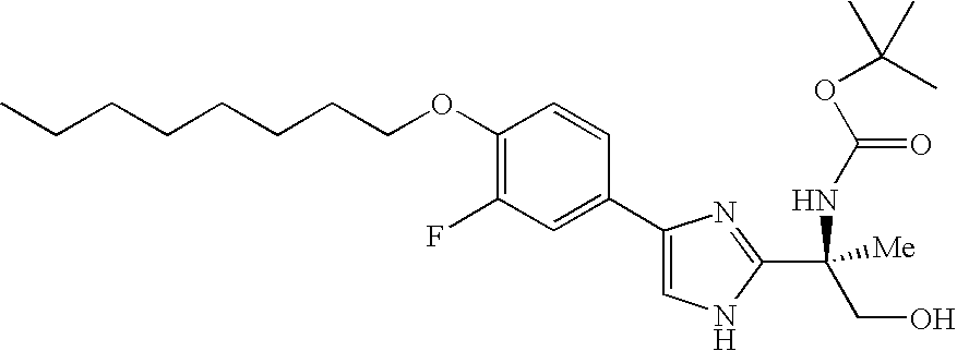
C(CCCCCCOC1=C(F)C=C(C2=CNC(C(CO)(NC(=O)OC(C)(C)C)[Me])=N2)C=C1)C
